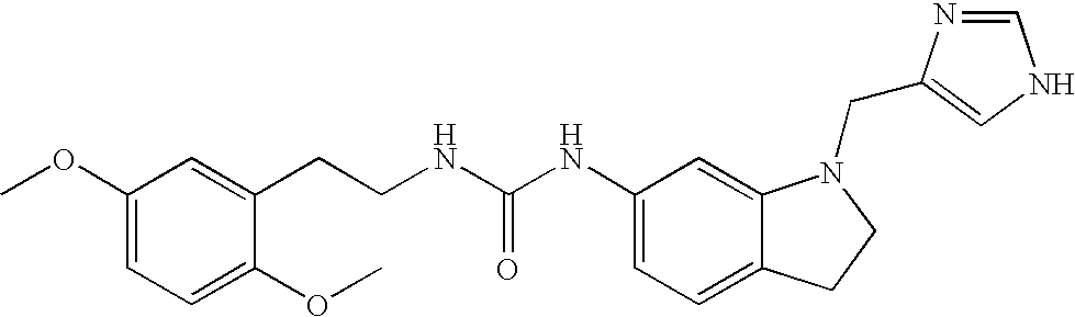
C1(NC(NCCC2=CC(OC)=CC=C2OC)=O)=CC=C2C(=C1)N(CC1=CNC=N1)CC2
